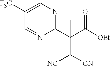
C1(C(C([OEt])=O)(C)C([CN])[NC])=NC=C([F3C])C=N1
